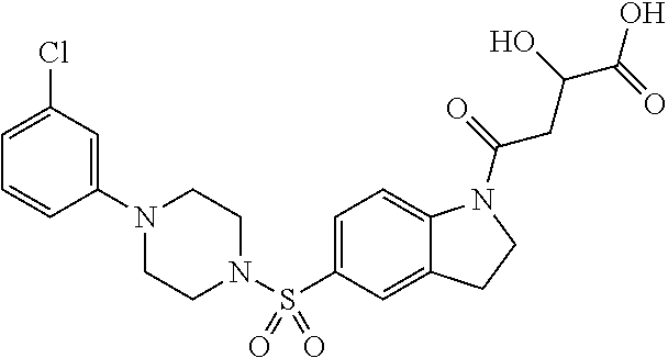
C1(N2CCN(S(C3=CC=C4C(=C3)CCN4C(=O)CC(C(=O)O)O)(=O)=O)CC2)=CC(Cl)=CC=C1
